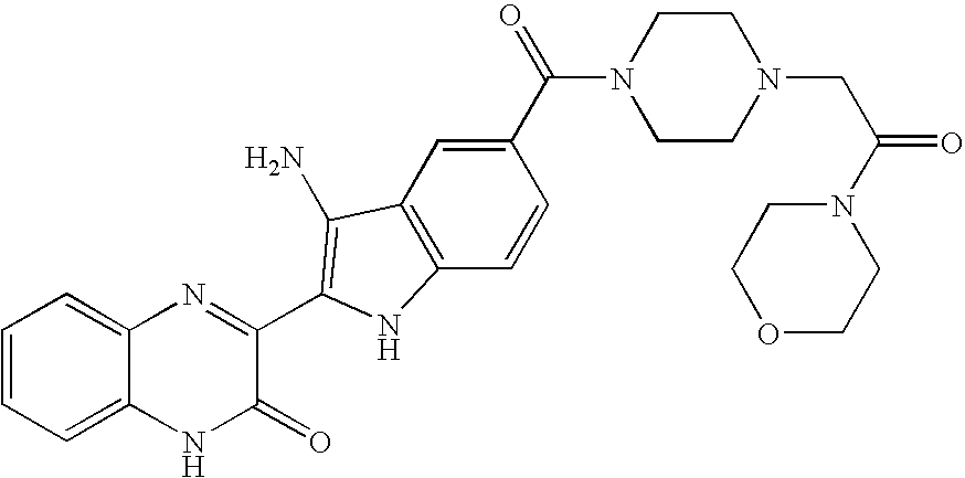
C1=C2C(=CC=C1)N=C(C1=C(N)C3=C(C=CC(C(=O)N4CCN(CC(N5CCOCC5)=O)CC4)=C3)N1)C(=O)N2
